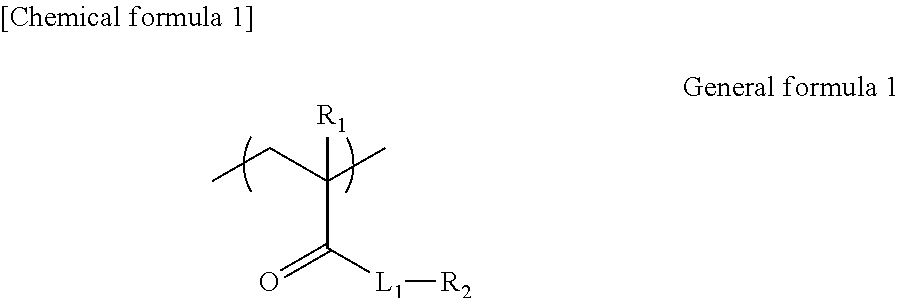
C(C([L1][R2])=O)(CC)(C)[R1]
